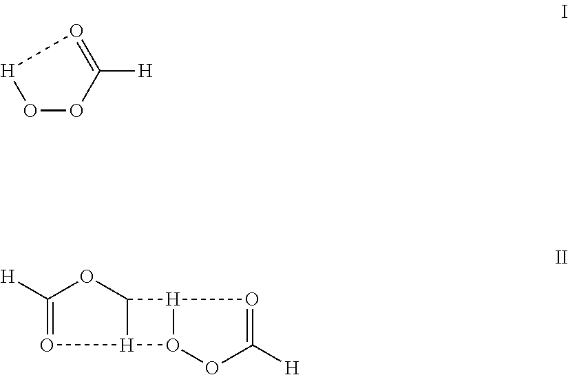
O1OC([H])=O[H]1.C1([H])=O[H]2C(O1)[H]1O2OC([H])=O1
